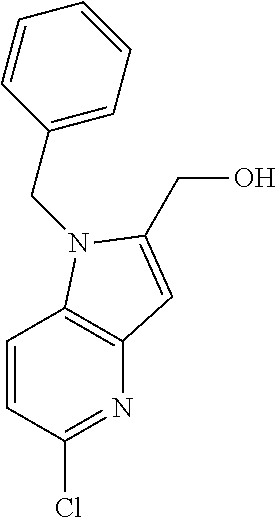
C12=C(N(CC3=CC=CC=C3)C(CO)=C1)C=CC(Cl)=N2
